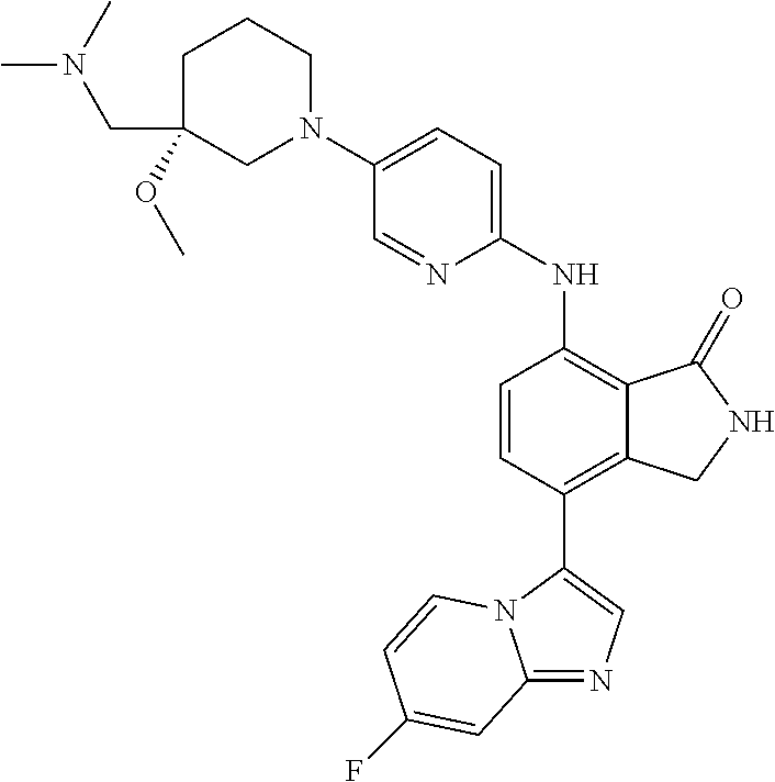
C1(N2CCCC(CN(C)C)(OC)C2)=CC=C(NC2=C3C(=C(C4=CN=C5N4C=CC(F)=C5)C=C2)CNC3=O)N=C1
